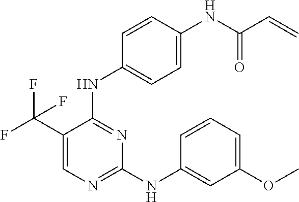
N(C1=NC=C(C(F)(F)F)C(NC2=CC=C(NC(C=C)=O)C=C2)=N1)C1=CC(OC)=CC=C1
